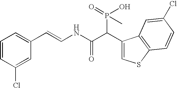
C1=CC(Cl)=CC(C=CNC(C(C2=CSC3=C2C=C(Cl)C=C3)P(=O)(O)C)=O)=C1
